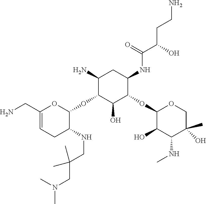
C1(N)C(OC2OC(CN)=CCC2NCC(CN(C)C)(C)C)C(O)C(OC2C(O)C(NC)C(C)(O)CO2)C(NC(C(CCN)O)=O)C1
